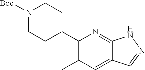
C1(C2CCN([Boc])CC2)=C(C)C=C2C(=N1)NN=C2
